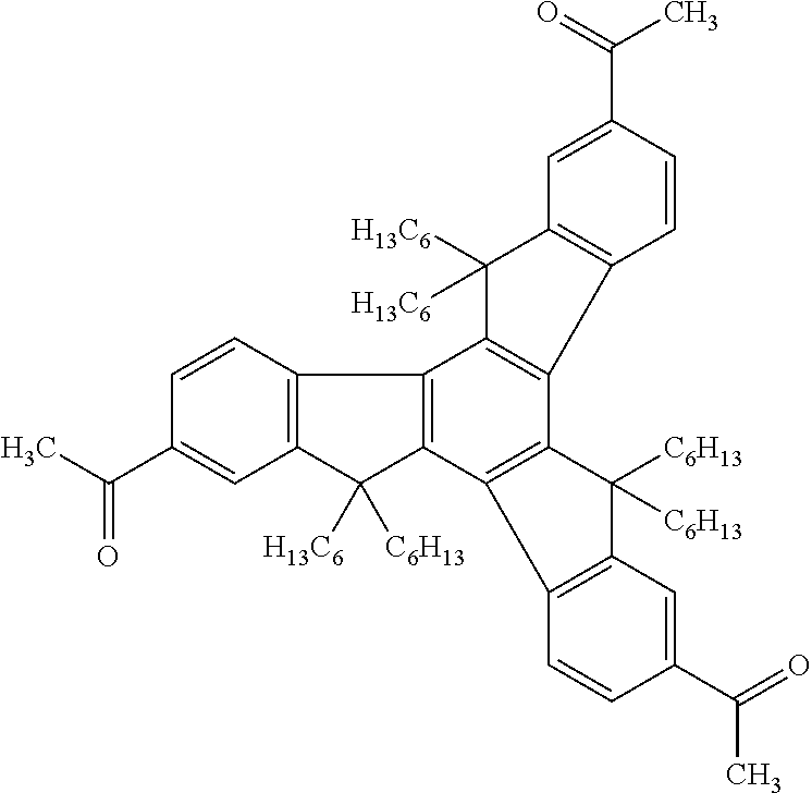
C1(C(=O)C)=CC2=C(C=C1)C1=C(C2([C6H13])[H13C6])C2=C(C3=C1C([H13C6])([H13C6])C1=C3C=CC(C(C)=O)=C1)C([C6H13])([C6H13])C1=C2C=CC(C(C)=O)=C1
